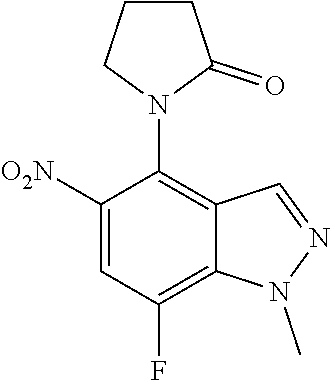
[O2N]C1=CC(F)=C2C(=C1N1C(=O)CCC1)C=NN2C
